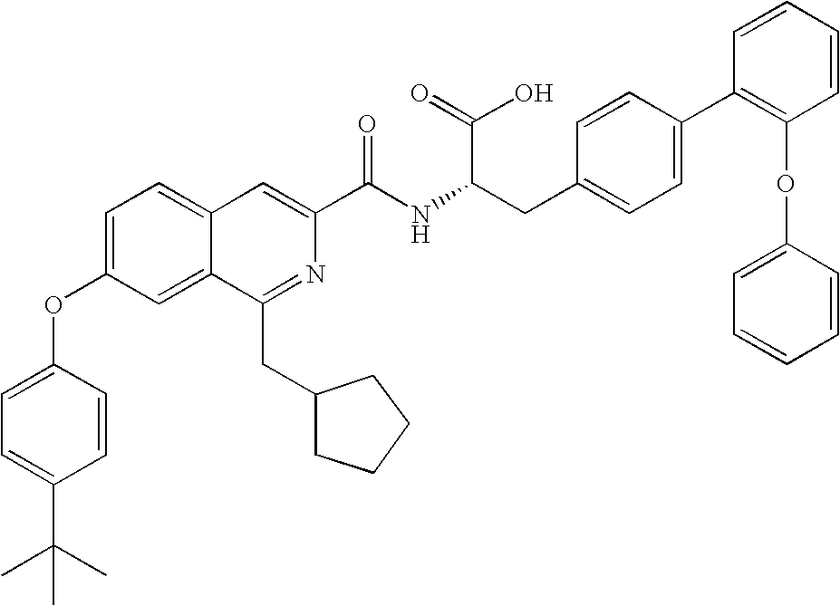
C1=C(OC2=CC=C(C(C)(C)C)C=C2)C=C2C(=C1)C=C(C(NC(CC1=CC=C(C3=C(OC4=CC=CC=C4)C=CC=C3)C=C1)C(=O)O)=O)N=C2CC1CCCC1
